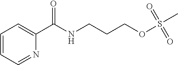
C1=CC=NC(C(NCCCOS(=O)(=O)C)=O)=C1
